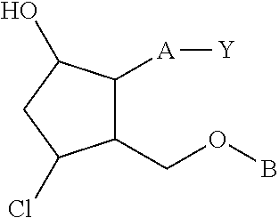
C1C(Cl)C(COB)C([A][Y])C1O
